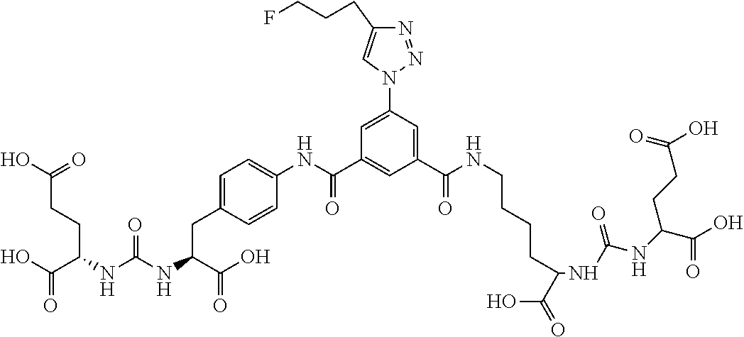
N1=NN(C2=CC(C(NC3=CC=C(CC(NC(NC(C(O)=O)CCC(O)=O)=O)C(O)=O)C=C3)=O)=CC(C(NCCCCC(C(O)=O)NC(NC(C(=O)O)CCC(O)=O)=O)=O)=C2)C=C1CCCF
